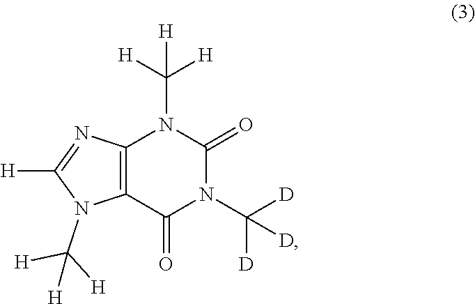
C12=C(C(=O)N(C([D])([D])[D])C(=O)N1C([H])([H])[H])N(C([H])([H])[H])C([H])=N2
